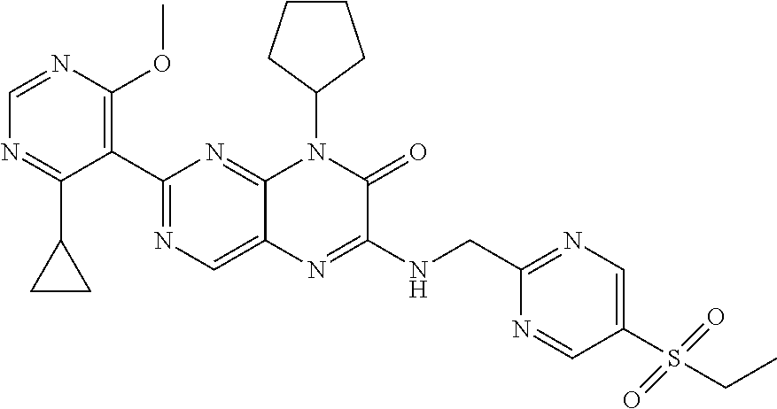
C1(C2=NC=C3C(=N2)N(C2CCCC2)C(=O)C(NCC2=NC=C(S(CC)(=O)=O)C=N2)=N3)=C(OC)N=CN=C1C1CC1
